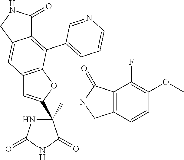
C(C1(C2=CC3=C(O2)C(C2=CC=CN=C2)=C2C(=C3)CNC2=O)NC(=O)NC1=O)N1CC2=C(C1=O)C(F)=C(OC)C=C2
